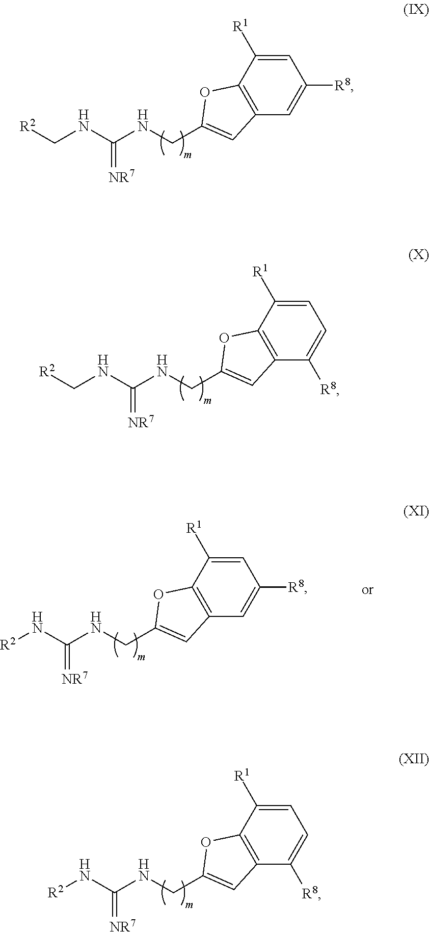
C1=C([R1])C2=C(C=C1[R8])C=C(CNC(NC[R2])=[NR7])O2.C1=C([R1])C2=C(C([R8])=C1)C=C(CNC(NC[R2])=[NR7])O2.C1=C([R1])C2=C(C=C1[R8])C=C(CNC(N[R2])=[NR7])O2.C1=C([R1])C2=C(C([R8])=C1)C=C(CNC(N[R2])=[NR7])O2
